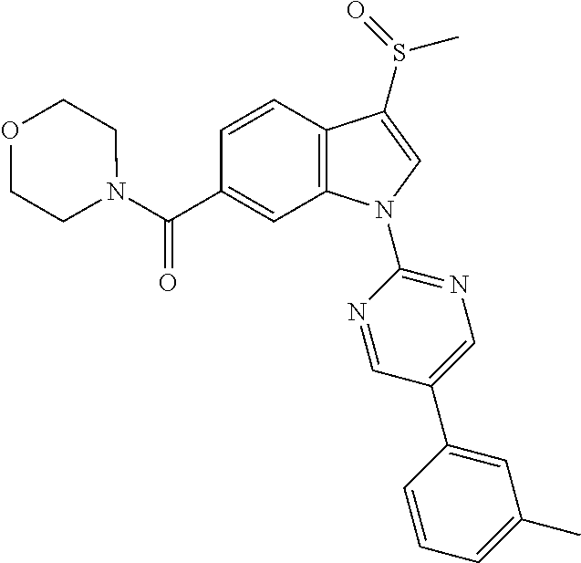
C(C1=CC2=C(C=C1)C(S(C)=O)=CN2C1=NC=C(C2=CC(C)=CC=C2)C=N1)(=O)N1CCOCC1
